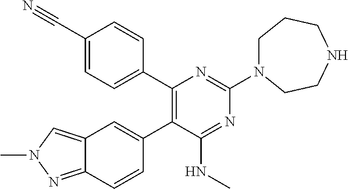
C1(C2=CC=C(C#N)C=C2)=C(C2=CC3=CN(C)N=C3C=C2)C(NC)=NC(N2CCCNCC2)=N1
